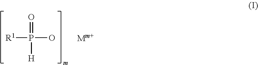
[R1]P(O)(=O)[H]
